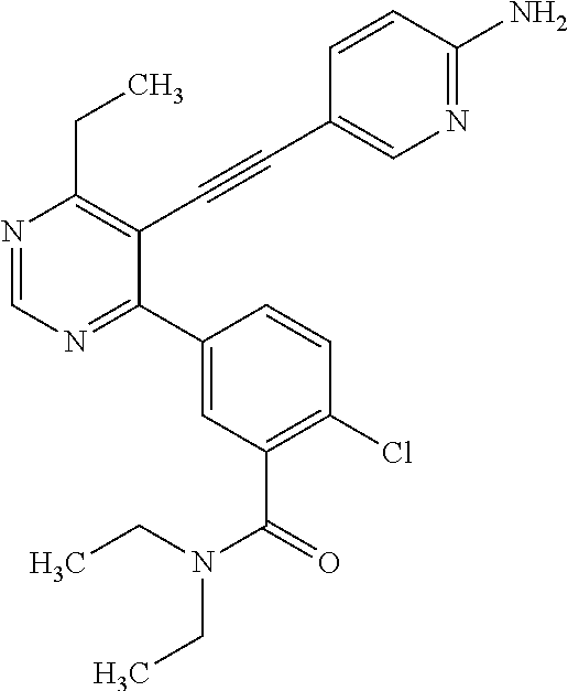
N1=CN=C(C2=CC(C(=O)N(CC)CC)=C(Cl)C=C2)C(C#CC2=CN=C(N)C=C2)=C1CC
